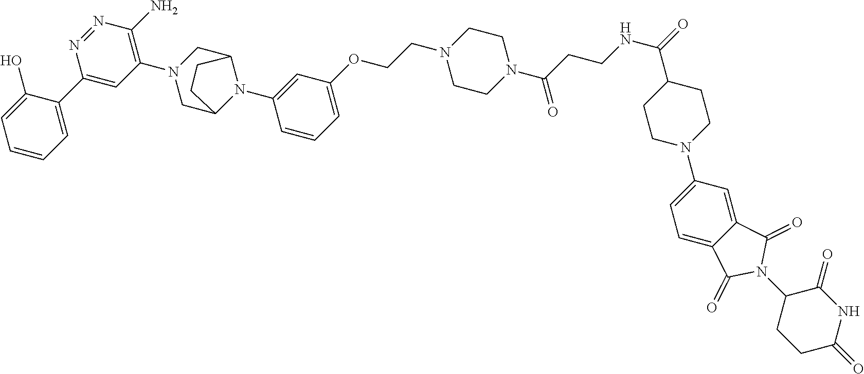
C1=CC=C(C2=CC(N3CC4N(C5=CC(OCCN6CCN(C(CCNC(=O)C7CCN(C8=CC=C9C(=C8)C(=O)N(C8CCC(=O)NC8=O)C9=O)CC7)=O)CC6)=CC=C5)C(C3)CC4)=C(N)N=N2)C(O)=C1
